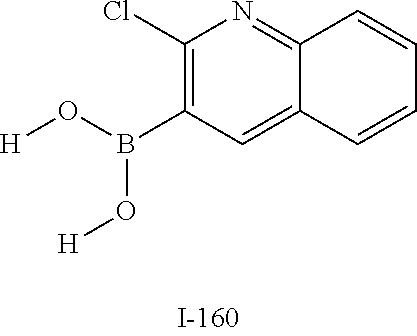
C1(Cl)=C(B(O[H])O[H])C=C2C(=N1)C=CC=C2
